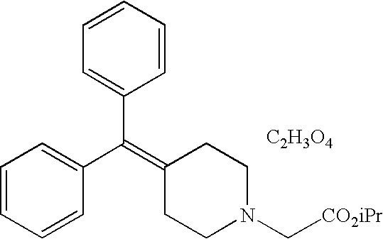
C1=CC=CC(C(=C2CCN(C[CO2iPr])CC2)C2=CC=CC=C2)=C1.[C2H3O4]
